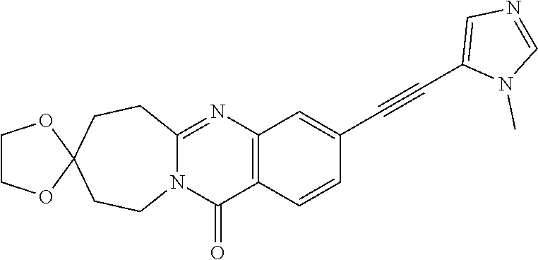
N12C(=NC3=C(C1=O)C=CC(C#CC1=CN=CN1C)=C3)CCC1(CC2)OCCO1
